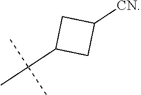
CC(C1CC([CN])C1)(C)C
